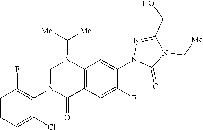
C1=CC=C(Cl)C(N2C(=O)C3=C(N(C([Me])[Me])C2)C=C(N2C(=O)N(C[Me])C(CO)=N2)C(F)=C3)=C1F
